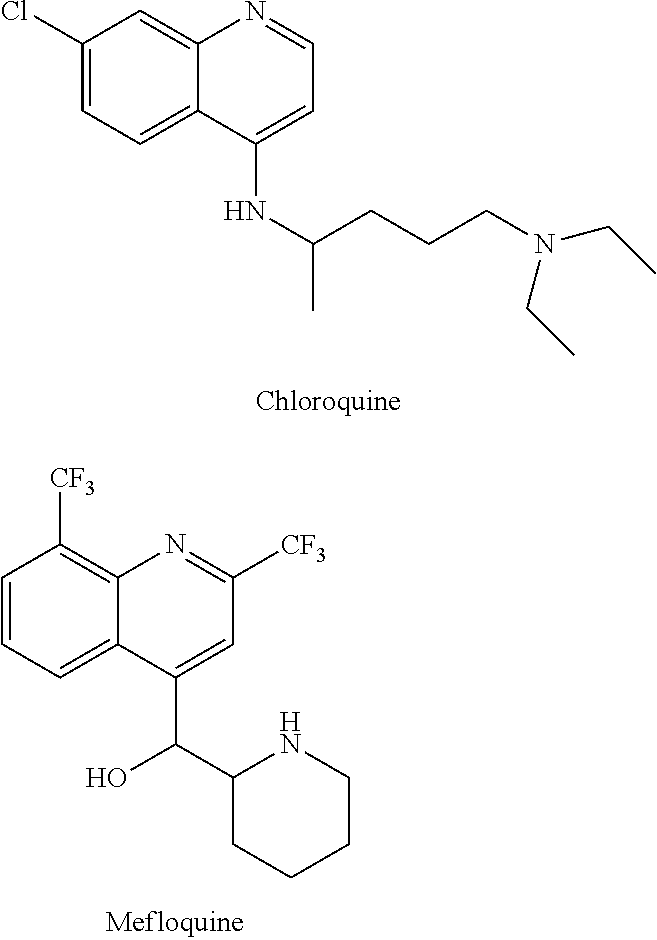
C1(Cl)=CC=C2C(=C1)N=CC=C2NC(C)CCCN(CC)CC.C1=CC=C2C(=C1[CF3])N=C([CF3])C=C2C(C1CCCCN1)O
